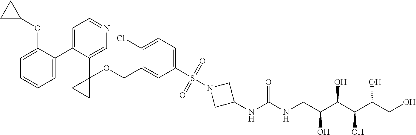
C1=C(C2=CC=NC=C2C2(OCC3=CC(S(N4CC(NC(NCC(C(C(C(CO)O)O)O)O)=O)C4)(=O)=O)=CC=C3Cl)CC2)C(OC2CC2)=CC=C1
